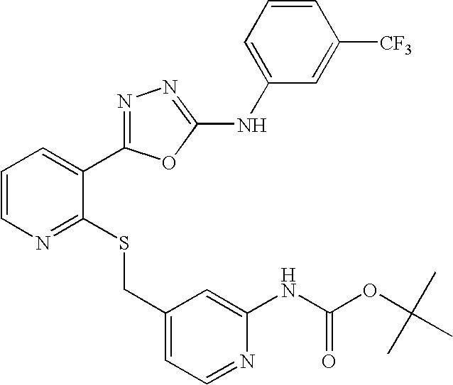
C1(CSC2=NC=CC=C2C2=NN=C(NC3=CC=CC([CF3])=C3)O2)=CC=NC(NC(OC(C)(C)C)=O)=C1
